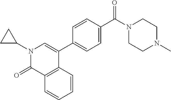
N1(C2CC2)C(=O)C2=C(C(C3=CC=C(C(=O)N4CCN(C)CC4)C=C3)=C1)C=CC=C2
